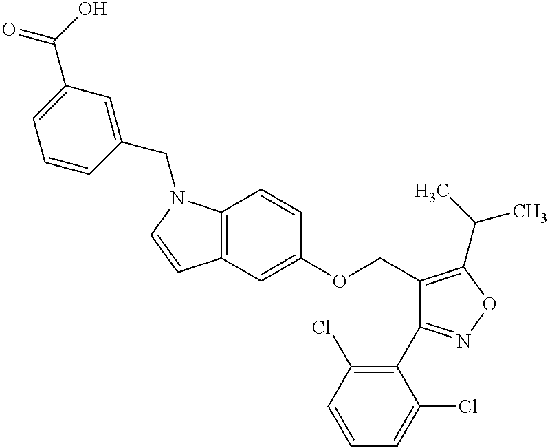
C1=CC2=C(N1CC1=CC(C(O)=O)=CC=C1)C=CC(OCC1=C(C(C)C)ON=C1C1=C(Cl)C=CC=C1Cl)=C2
